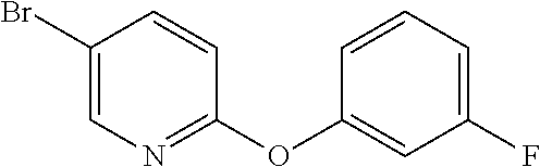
C1(Br)=CN=C(OC2=CC(F)=CC=C2)C=C1
